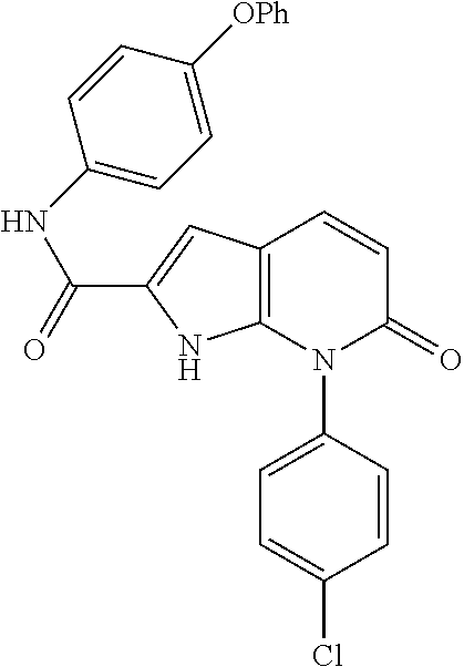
C12=C(N(C3=CC=C(Cl)C=C3)C(=O)C=C1)NC(C(=O)NC1=CC=C([OPh])C=C1)=C2
